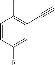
C1=CC(F)=CC(C#C)=C1C
